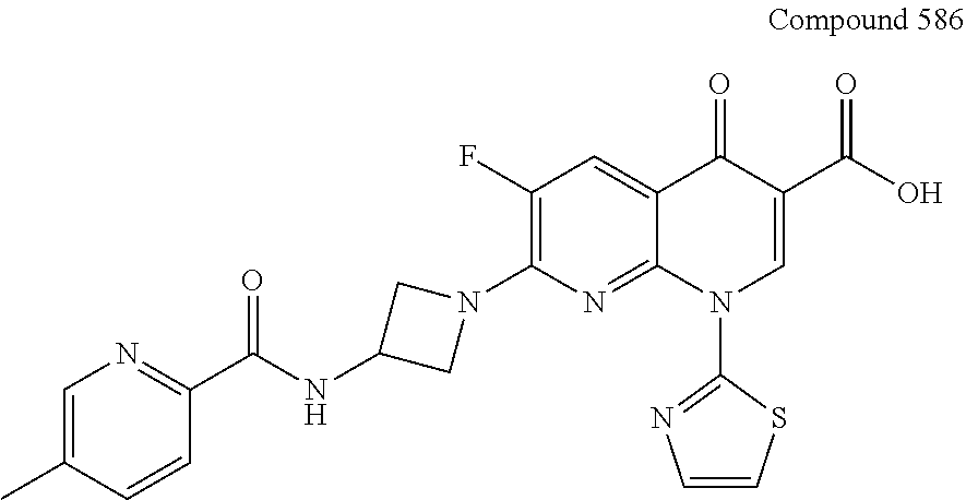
C1=C(C)C=CC(C(NC2CN(C3=C(F)C=C4C(=N3)N(C3=NC=CS3)C=C(C(O)=O)C4=O)C2)=O)=N1
